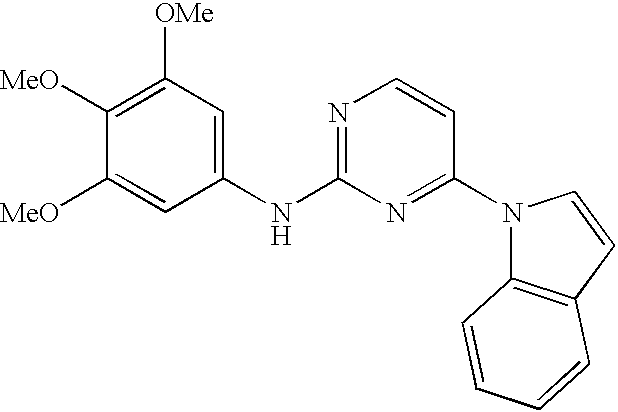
C1([MeO])=C([OMe])C=C(NC2=NC=CC(N3C4=C(C=C3)C=CC=C4)=N2)C=C1[MeO]
